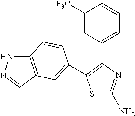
S1C(N)=NC(C2=CC=CC([F3C])=C2)=C1C1=CC2=C(NN=C2)C=C1
